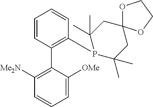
C1=CC(C2=C([Me2N])C=CC=C2[OMe])=C(P2C(C)(C)CC3(CC2(C)C)OCCO3)C=C1
